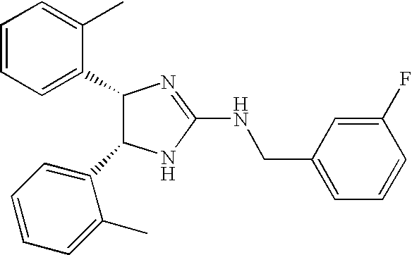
C1(C2C(C3=CC=CC=C3C)NC(NCC3=CC=CC(F)=C3)=N2)=CC=CC=C1C
